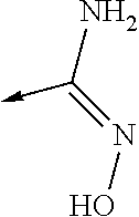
NC(=NO)->C
